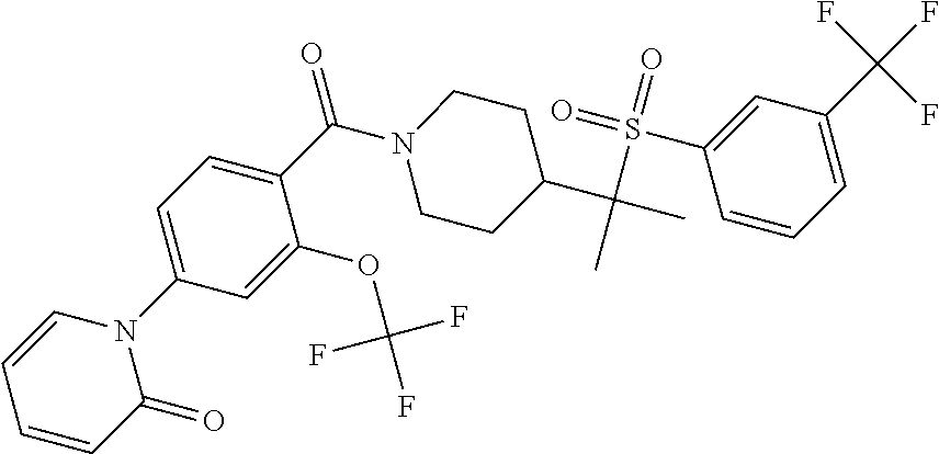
C1=CN(C2=CC=C(C(N3CCC(C(C)(S(=O)(=O)C4=CC(C(F)(F)F)=CC=C4)C)CC3)=O)C(OC(F)(F)F)=C2)C(=O)C=C1
